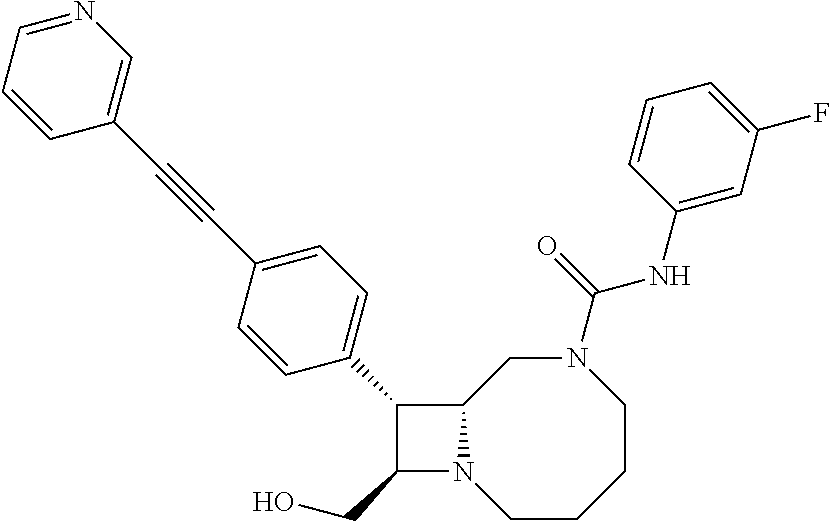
C1(CO)N2C(C1C1=CC=C(C#CC3=CN=CC=C3)C=C1)CN(C(NC1=CC(F)=CC=C1)=O)CCCC2
